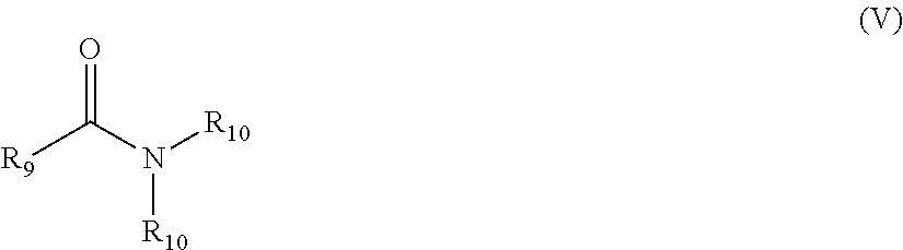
O=C(N([R10])[R10])[R9]
